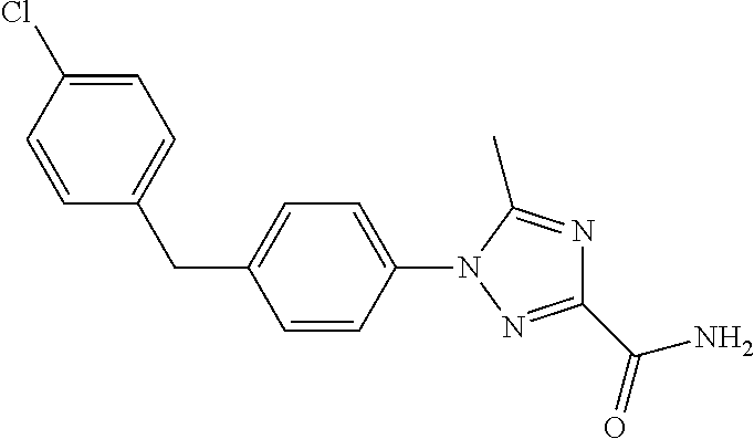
C1=CC(N2N=C(C(N)=O)N=C2C)=CC=C1CC1=CC=C(Cl)C=C1
